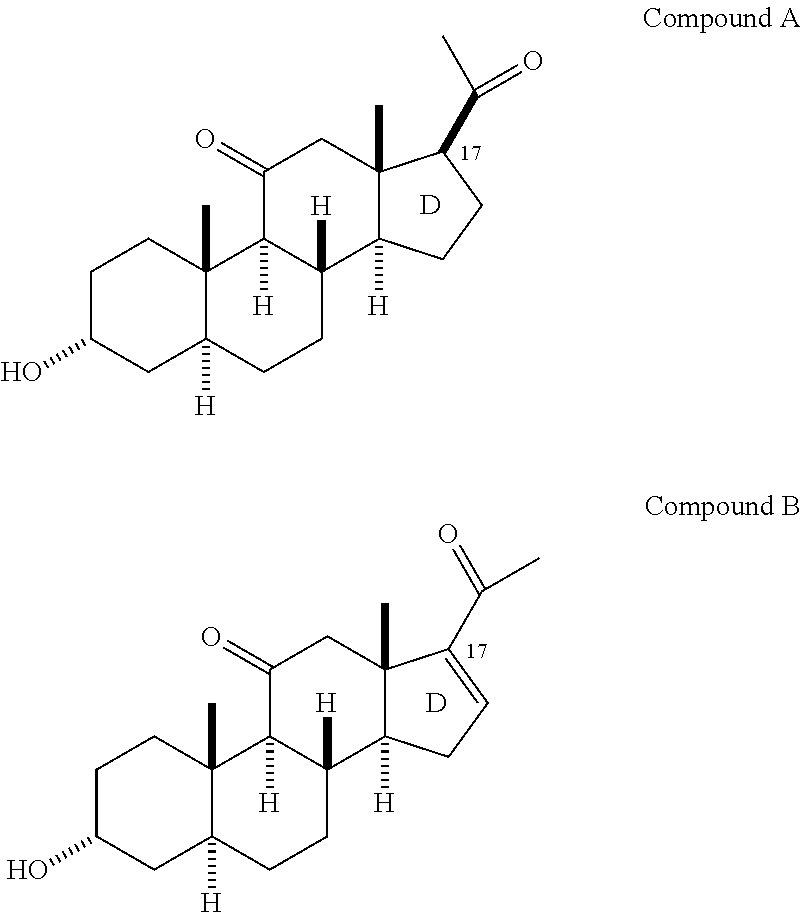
C1C(O)CC2([H])C(C)(C1)C1([H])C([H])(CC2)C2([H])C(C)(CC1=O)C(C(C)=O)CC2.[D].C1C(O)CC2([H])C(C)(C1)C1([H])C([H])(CC2)C2([H])C(C)(CC1=O)C(C(=O)C)=CC2.[D]
